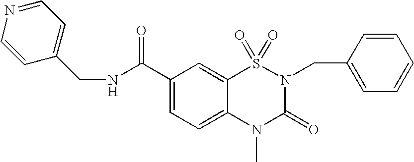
N(C(C1=CC=C2C(=C1)S(=O)(=O)N(CC1=CC=CC=C1)C(=O)N2C)=O)CC1=CC=NC=C1
